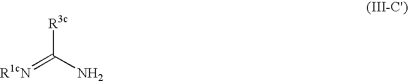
[R3c]C(N)=[R1cN]
